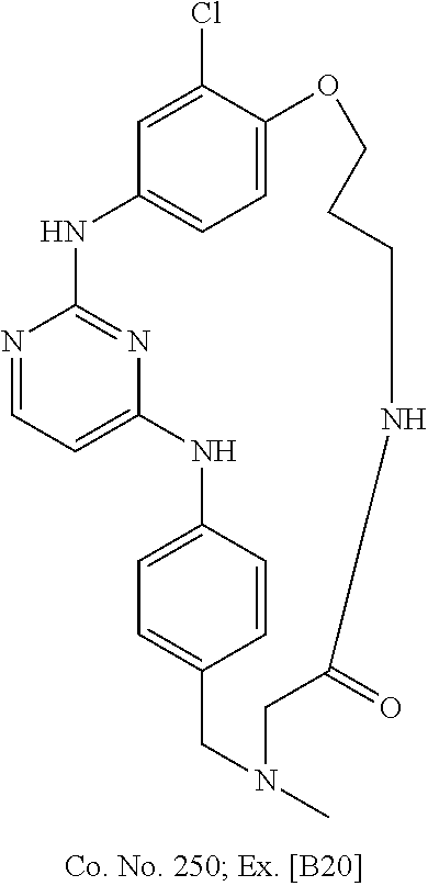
N1=CC=C2N=C1NC1=CC=C(C(Cl)=C1)OCCCNC(=O)CN(C)CC1=CC=C(N2)C=C1
